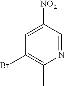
C1([NO2])=CC(Br)=C(C)N=C1
